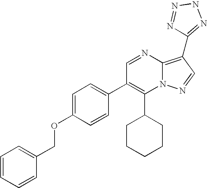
C1(C2CCCCC2)=C(C2=CC=C(OCC3=CC=CC=C3)C=C2)C=NC2=C(C3=NNN=N3)C=NN12
